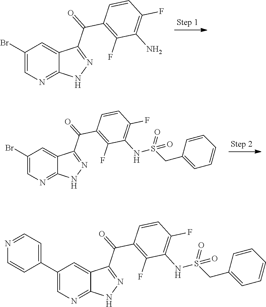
N1=C(C(C2=C(F)C(N)=C(F)C=C2)=O)C2=CC(Br)=CN=C2N1.N1=C(C(C2=C(F)C(NS(CC3=CC=CC=C3)(=O)=O)=C(F)C=C2)=O)C2=CC(Br)=CN=C2N1.N1=C(C(C2=C(F)C(NS(CC3=CC=CC=C3)(=O)=O)=C(F)C=C2)=O)C2=CC(C3=CC=NC=C3)=CN=C2N1
